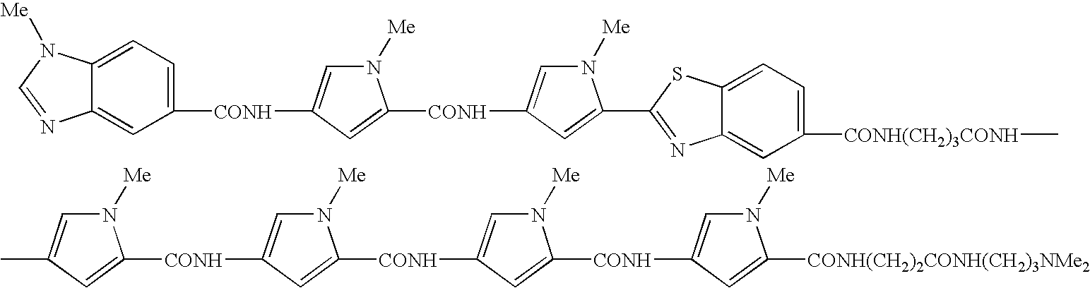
N1([Me])C=C(C)C=C1[CONH]C1=CN([Me])C([CONH]C2=CN([Me])C([CONH]C3=CN([Me])C([CONH(CH2)2CONH(CH2)3NMe2])=C3)=C2)=C1.C12=CC([CONH]C3=CN([Me])C([CONH]C4=CN([Me])C(C5=NC6=CC([CONH(CH2)3CONH]C)=CC=C6S5)=C4)=C3)=CC=C1N([Me])C=N2
